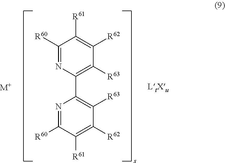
C1([R60])=NC(C2=C([R63])C([R62])=C([R61])C([R60])=N2)=C([R63])C([R62])=C1[R61].[M+]
